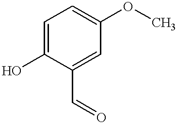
C1=C(O)C(C=O)=CC(OC)=C1
